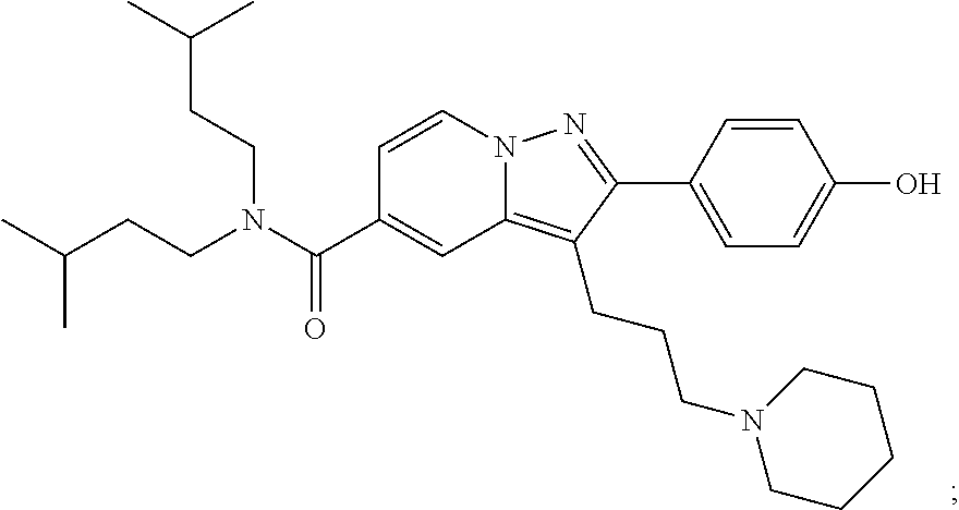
N12C(=C(CCCN3CCCCC3)C(C3=CC=C(O)C=C3)=N1)C=C(C(N(CCC(C)C)CCC(C)C)=O)C=C2
